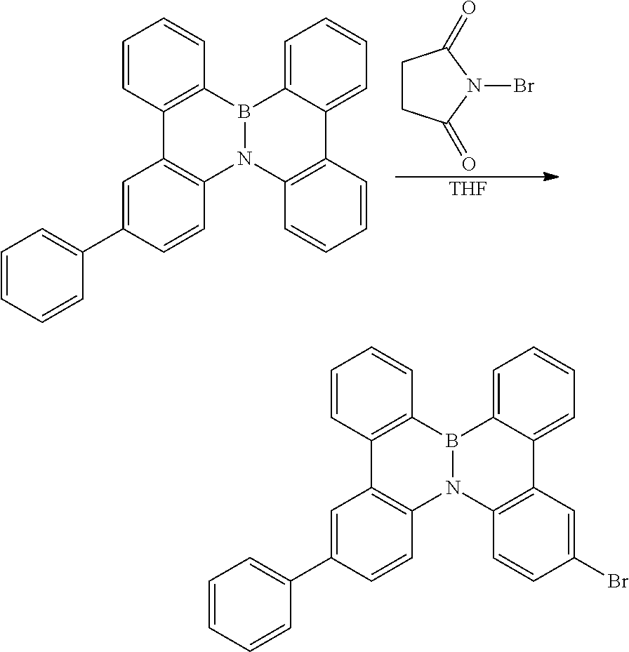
C1=CC2=C(C=C1)B1N(C3=C2C=C(C2=CC=CC=C2)C=C3)C2=C(C=C(Br)C=C2)C2=CC=CC=C21.C1=CC2=C(C=C1)B1N(C3=C2C=C(C2=CC=CC=C2)C=C3)C2=C(C=CC=C2)C2=CC=CC=C21.C1CC(=O)N(Br)C1=O.[THF]
